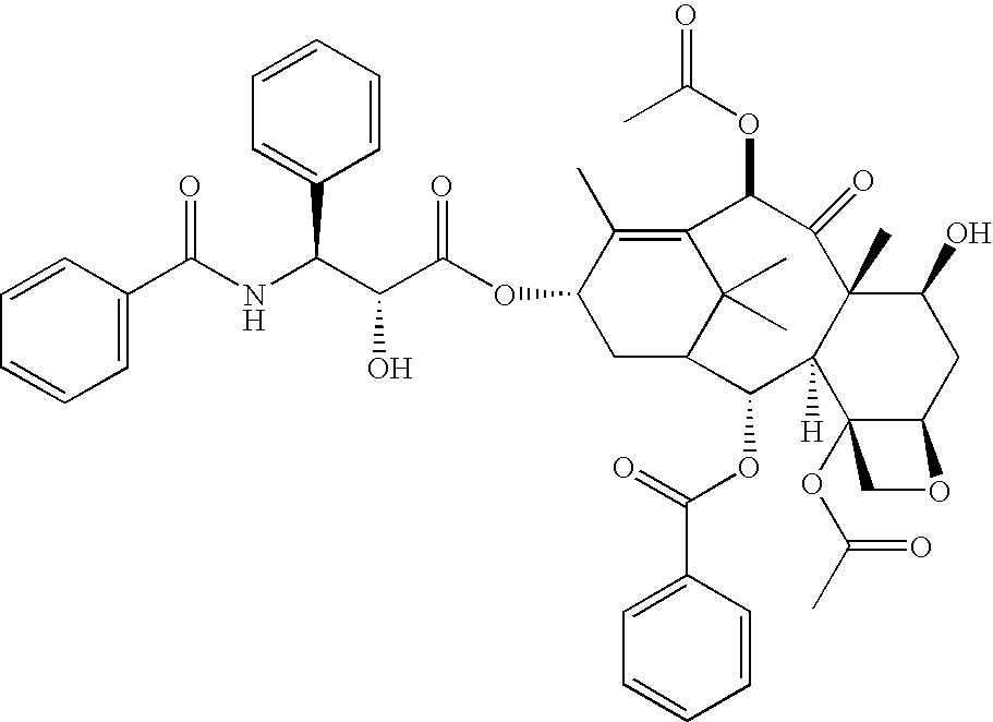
C1=CC(C(NC(C(C(OC2CC3C(C)(C)C(=C2C)C(OC(=O)C)C(=O)C2(C)C([H])(C3OC(C3=CC=CC=C3)=O)C3(OC(C)=O)C(CC2O)OC3)=O)O)C2=CC=CC=C2)=O)=CC=C1
